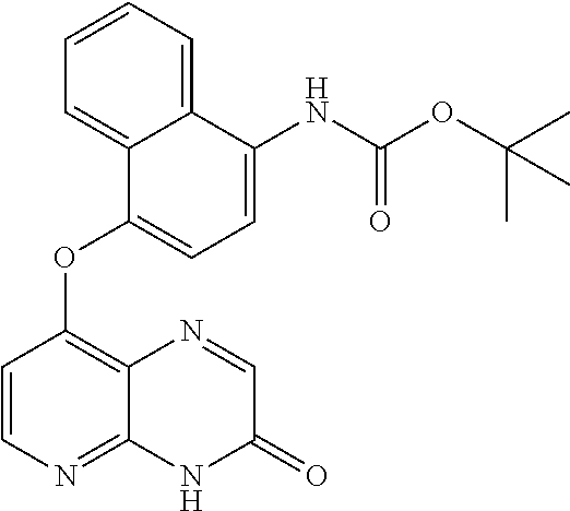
C12=CC=CC=C1C(OC1=C3C(=NC=C1)NC(=O)C=N3)=CC=C2NC(OC(C)(C)C)=O
